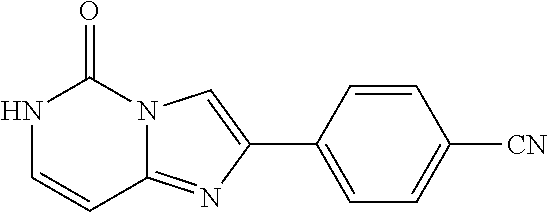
N1C=CC2=NC(C3=CC=C([CN])C=C3)=CN2C1=O
